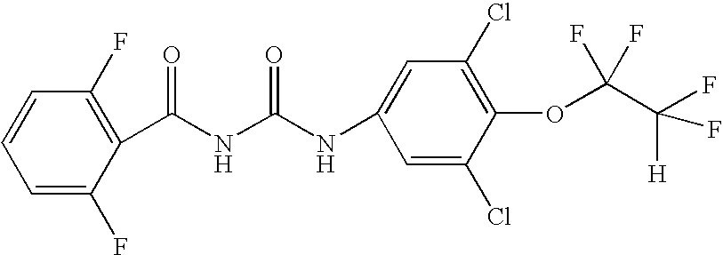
C1=C(F)C(C(NC(NC2=CC(Cl)=C(OC(C(F)([H])F)(F)F)C(Cl)=C2)=O)=O)=C(F)C=C1
